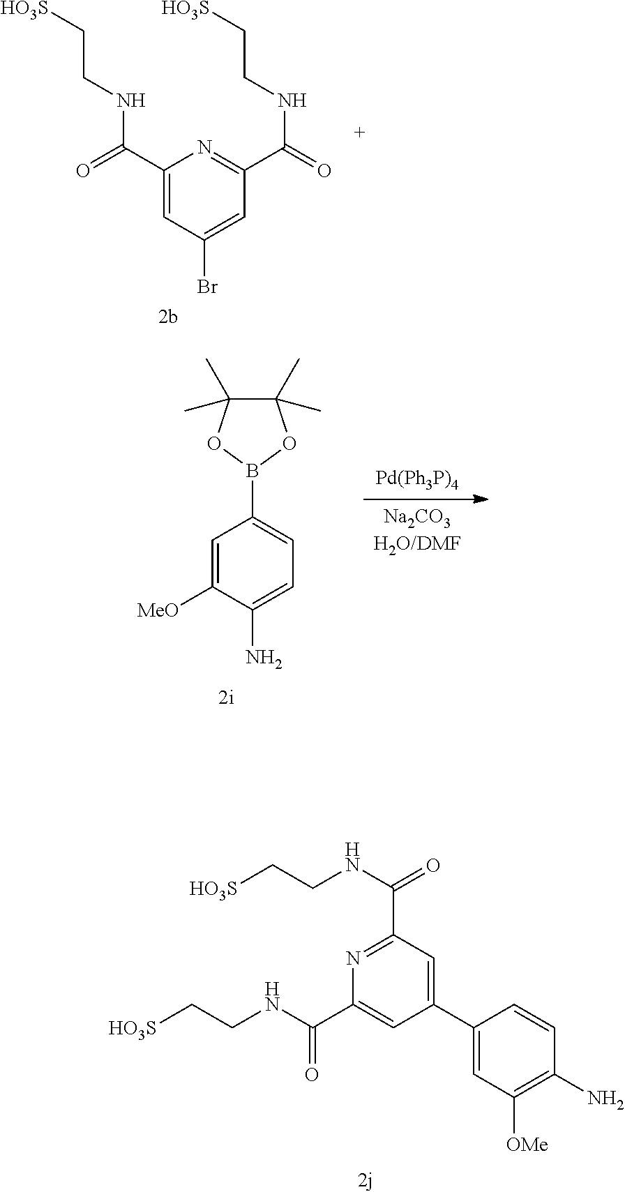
C1(C(=O)NCC[HO3S])=CC(Br)=CC(C(=O)NCC[HO3S])=N1.C1=C([MeO])C(N)=CC=C1B1OC(C)(C)C(C)(C)O1.C1(C(NCC[HO3S])=O)=NC(C(NCC[HO3S])=O)=CC(C2=CC([OMe])=C(N)C=C2)=C1
